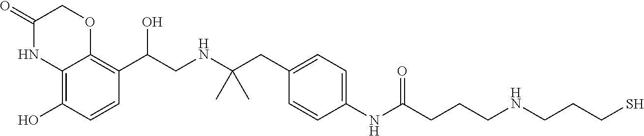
C12=C(O)C=CC(C(CNC(CC3=CC=C(NC(CCCNCCCS)=O)C=C3)(C)C)O)=C1OCC(=O)N2
